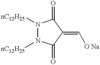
N1([nC12H25])N([nC12H25])C(=O)C(=C[O Na])C1=O
